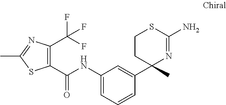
C1(C(F)(F)F)=C(C(NC2=CC=CC(C3(C)N=C(N)SCC3)=C2)=O)SC(C)=N1
